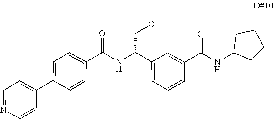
C1=C(C(=O)NC(CO)C2=CC=CC(C(=O)NC3CCCC3)=C2)C=CC(C2=CC=NC=C2)=C1
